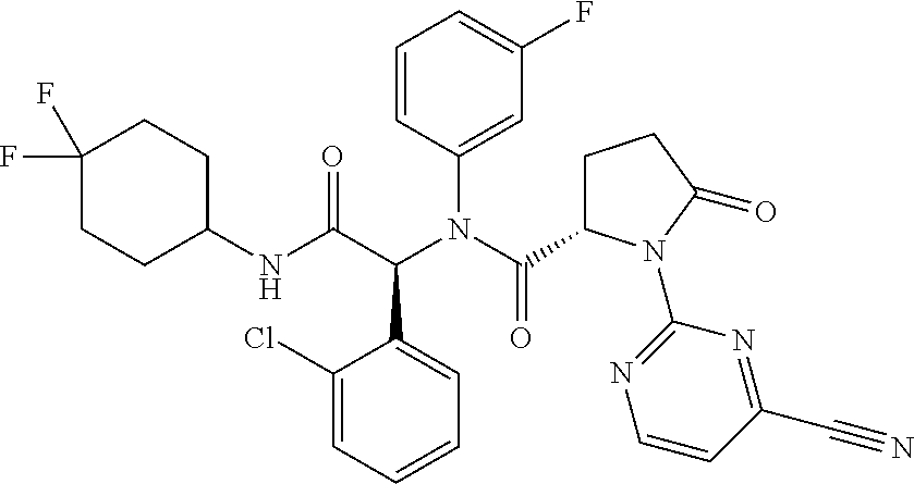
C1=CC=C(Cl)C(C(C(NC2CCC(F)(F)CC2)=O)N(C2=CC(F)=CC=C2)C(=O)C2CCC(=O)N2C2=NC=CC(C#N)=N2)=C1
